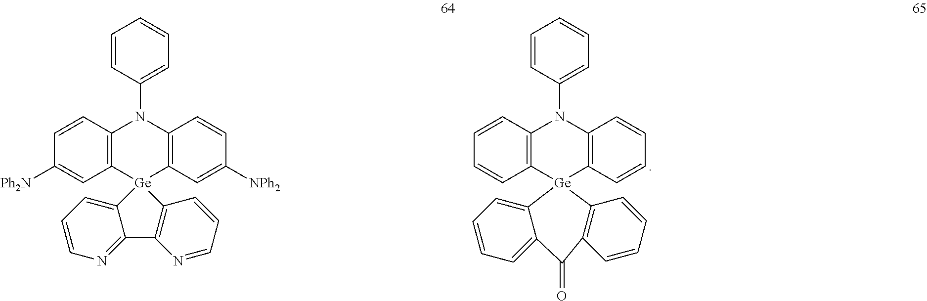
C1=CC(N2C3=C(C=CC=C3)[Ge]3(C4=C2C=CC=C4)C2=CC=CC=C2C(=O)C2=C3C=CC=C2)=CC=C1.C1=CC(N2C3=C(C=C([NPh2])C=C3)[Ge]3(C4=C2C=CC([Ph2N])=C4)C2=CC=CN=C2C2=C3C=CC=N2)=CC=C1
